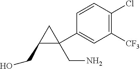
C1=CC(Cl)=C([CF3])C=C1C1(CN)CC1CO
